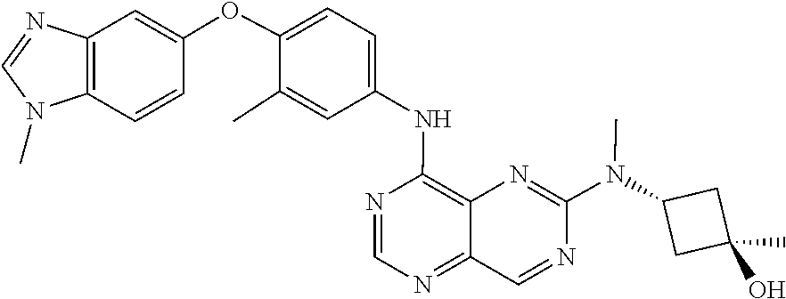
N1=CN=C2C(=C1NC1=CC=C(OC3=CC4=C(N(C)C=N4)C=C3)C(C)=C1)N=C(N(C)C1CC(O)(C)C1)N=C2
